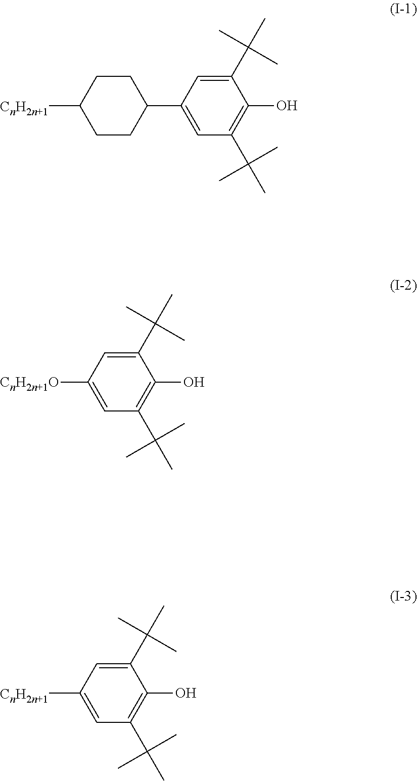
C1(C(C)(C)C)=CC(C2CCC([CnH2n+1])CC2)=CC(C(C)(C)C)=C1O.C1(C(C)(C)C)=CC([CnH2n+1O])=CC(C(C)(C)C)=C1O.C1(C(C)(C)C)=CC([CnH2n+1])=CC(C(C)(C)C)=C1O
